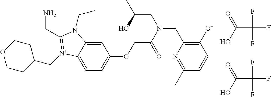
C12=CC(OCC(=O)N(CC(O)C)CC3=C([O-])C=CC(C)=N3)=CC=C1[N+](CC1CCOCC1)=C(CN)N2CC.O=C(C(F)(F)F)O.O=C(C(F)(F)F)O
